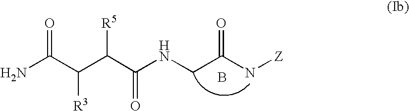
NC(C(C(C(NCC(N[Z])=O)=O)[R5])[R3])=O.B
